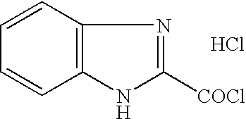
C12=C(NC([COCl])=N1)C=CC=C2.Cl
